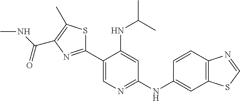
C1(C2=CN=C(NC3=CC4=C(C=C3)N=CS4)C=C2NC(C)C)=NC(C(NC)=O)=C(C)S1
